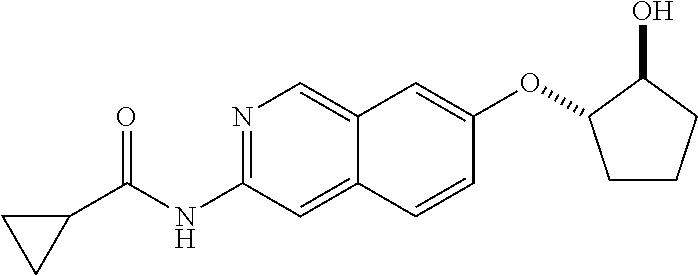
N1=C(NC(C2CC2)=O)C=C2C(=C1)C=C(OC1CCCC1O)C=C2
